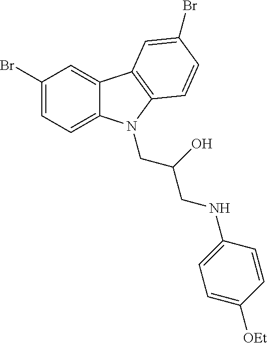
C1(Br)=CC=C2C(=C1)C1=C(N2CC(CNC2=CC=C([OEt])C=C2)O)C=CC(Br)=C1
